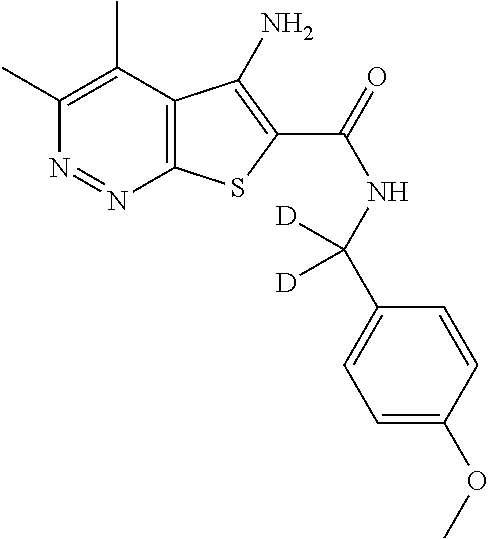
C12=C(C(C)=C(C)N=N1)C(N)=C(C(NC(C1=CC=C(OC)C=C1)([D])[D])=O)S2
